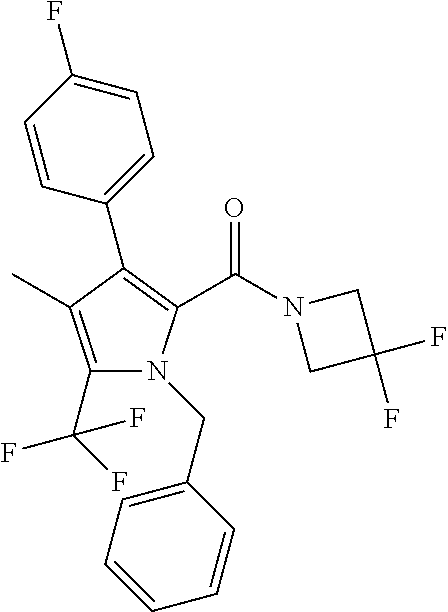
C1(C(F)(F)F)=C(C)C(C2=CC=C(F)C=C2)=C(C(N2CC(F)(F)C2)=O)N1CC1=CC=CC=C1
